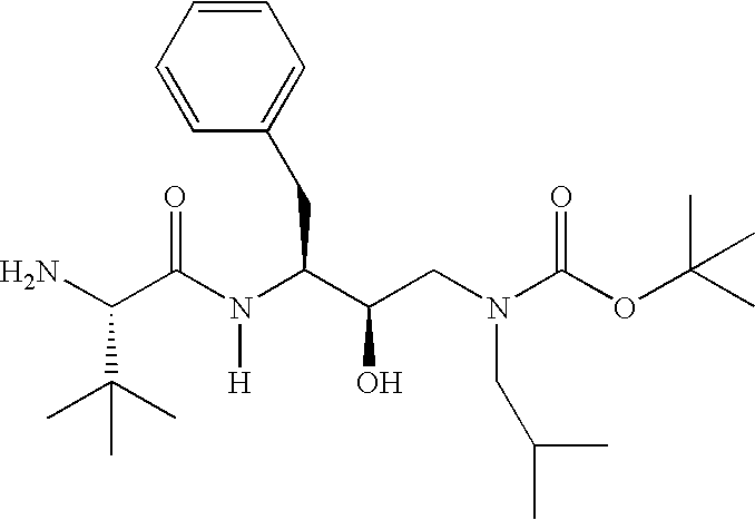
NC(C(=O)N([H])C(C(O)CN(CC(C)C)C(=O)OC(C)(C)C)CC1=CC=CC=C1)C(C)(C)C
